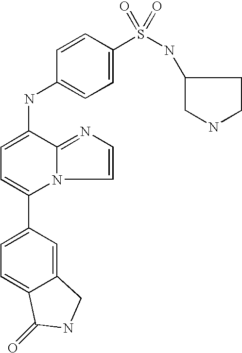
C1(C2=CC=C3C(=C2)CNC3=O)=CC=C(NC2=CC=C(S(NC3CNCC3)(=O)=O)C=C2)C2=NC=CN12
